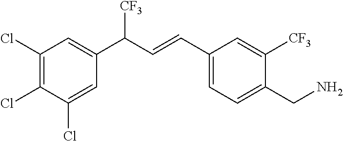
C1(C=CC(C2=CC(Cl)=C(Cl)C(Cl)=C2)[CF3])=CC=C(CN)C([CF3])=C1
